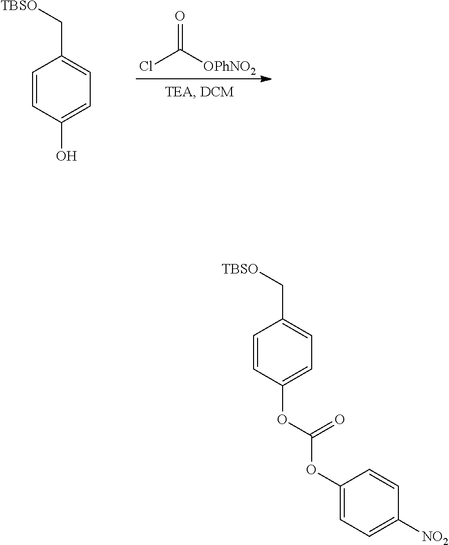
C1=CC(OC(OC2=CC=C([NO2])C=C2)=O)=CC=C1C[TBSO].C1=CC(O)=CC=C1C[TBSO].O=C([OPhNO2])Cl
